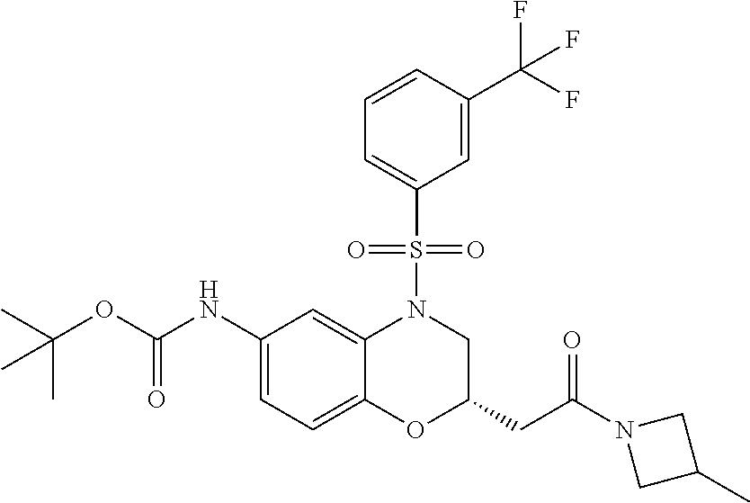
C1(NC(OC(C)(C)C)=O)=CC=C2C(=C1)N(S(C1=CC=CC(C(F)(F)F)=C1)(=O)=O)CC(CC(=O)N1CC(C)C1)O2
